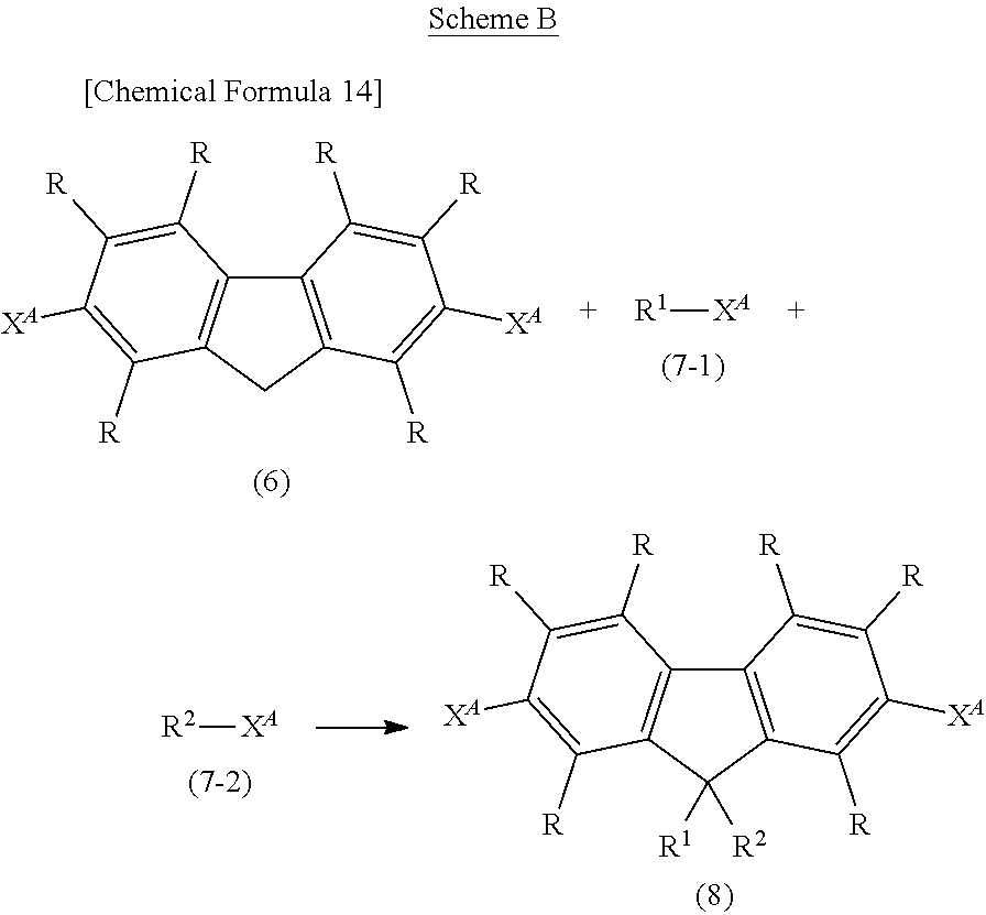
C12=C(CC3=C1C([R])=C([R])C([XA])=C3[R])C([R])=C([XA])C([R])=C2[R].[R1][XA].[R2][XA].C12=C(C([R1])([R2])C3=C1C([R])=C([R])C([XA])=C3[R])C([R])=C([XA])C([R])=C2[R]
